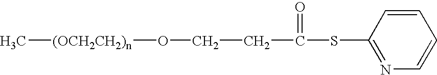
C1=CC(SC(=O)CCO[(OCH2CH2)n]C)=NC=C1
